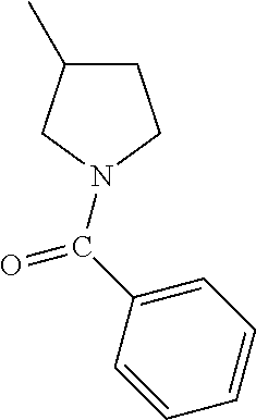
C1C(C)CN(C(=O)C2=CC=CC=C2)C1
